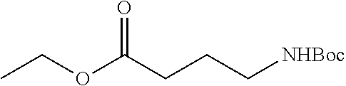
C(CCC[NHBoc])(OCC)=O
